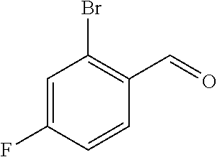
C1=C(F)C=CC(C=O)=C1Br
